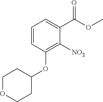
C1=CC(OC2CCOCC2)=C([NO2])C(C(OC)=O)=C1
